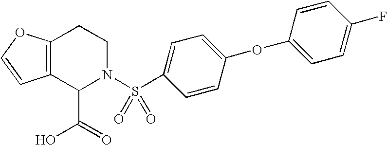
C12=C(C(C(=O)O)N(S(C3=CC=C(OC4=CC=C(F)C=C4)C=C3)(=O)=O)CC1)C=CO2
